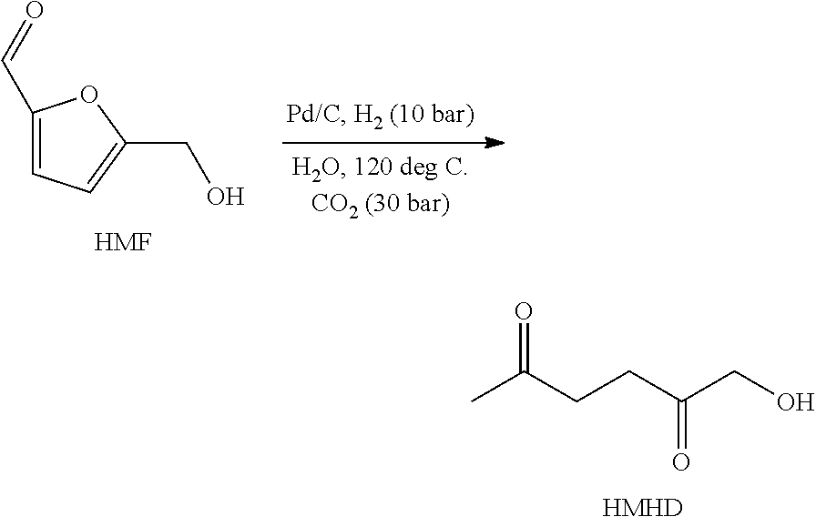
CC(CCC(CO)=O)=O.[HMHD].C1(C=O)=CC=C(CO)O1.[HMF]
